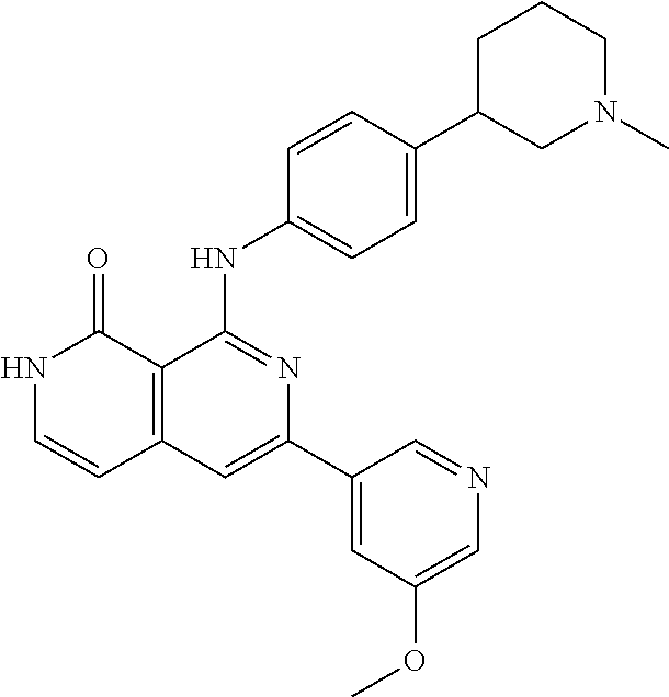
C1=CC(NC2=NC(C3=CC(OC)=CN=C3)=CC3=C2C(=O)NC=C3)=CC=C1C1CN(C)CCC1
